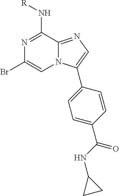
[R]NC1=NC(Br)=CN2C1=NC=C2C1=CC=C(C(NC2CC2)=O)C=C1
